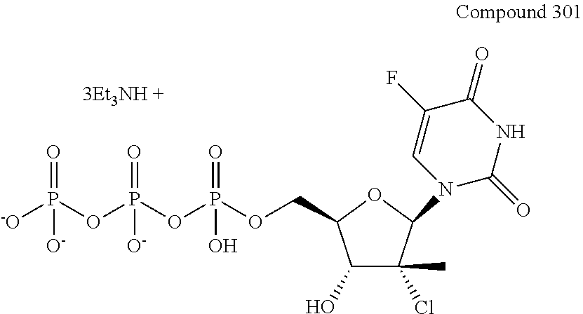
C1(O)C(Cl)(C)C(N2C(=O)NC(=O)C(F)=C2)OC1COP(OP(OP([-O])(=O)[O-])(=O)[O-])(=O)O
